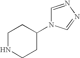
C1NCCC(N2C=NN=C2)C1
